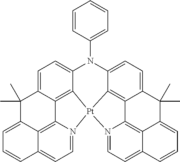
C1=C2C3=C4C(=C1)N(C1=CC=CC=C1)C1=CC=C5C6=C1[Pt]4(N1=CC=C4C(=C61)C(=CC=C4)C5(C)C)N1=CC=C4C(=C31)C(=CC=C4)C2(C)C
